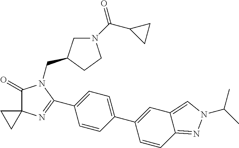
C1(=O)C2(N=C(C3=CC=C(C4=CC5=CN(C(C)C)N=C5C=C4)C=C3)N1CC1CN(C(C3CC3)=O)CC1)CC2
